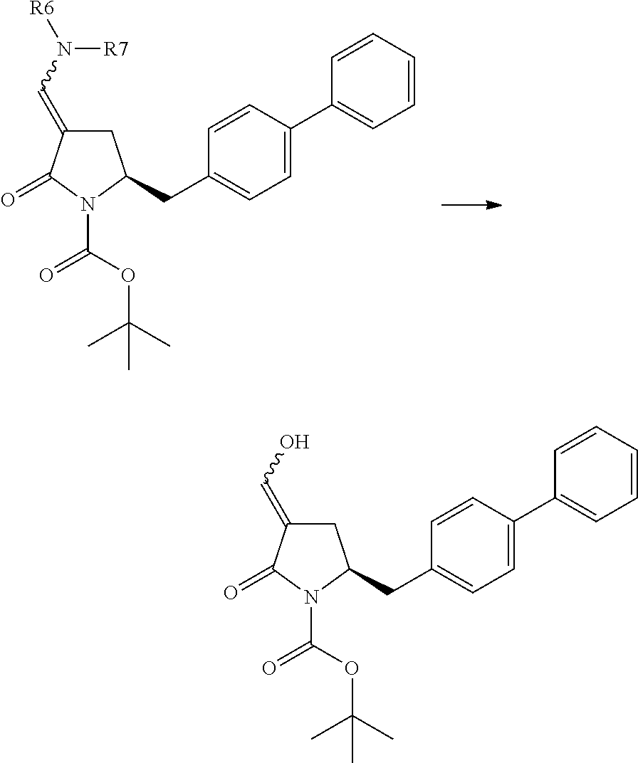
C1C(=CN([R6])[R7])C(=O)N(C(OC(C)(C)C)=O)C1CC1=CC=C(C2=CC=CC=C2)C=C1.C1C(=CO)C(=O)N(C(OC(C)(C)C)=O)C1CC1=CC=C(C2=CC=CC=C2)C=C1
